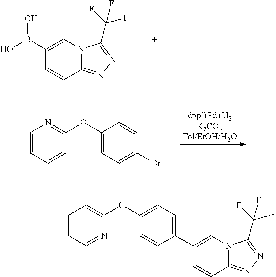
C1(B(O)O)=CN2C(=NN=C2C(F)(F)F)C=C1.C1=CC=CC(OC2=CC=C(Br)C=C2)=N1.C1=CC=NC(OC2=CC=C(C3=CN4C(=NN=C4C(F)(F)F)C=C3)C=C2)=C1
